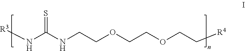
N(C(NCCOCCOCC[R4])=S)[R3]
